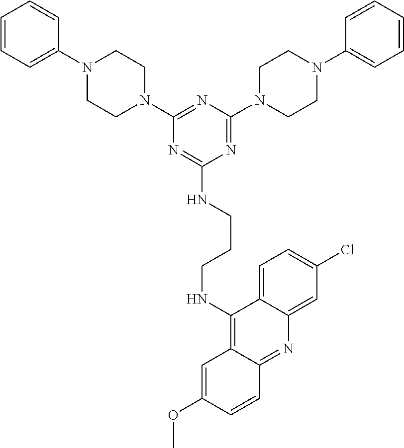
C(NC1=C2C(=NC3=CC(Cl)=CC=C13)C=CC(OC)=C2)CCNC1=NC(N2CCN(C3=CC=CC=C3)CC2)=NC(N2CCN(C3=CC=CC=C3)CC2)=N1
